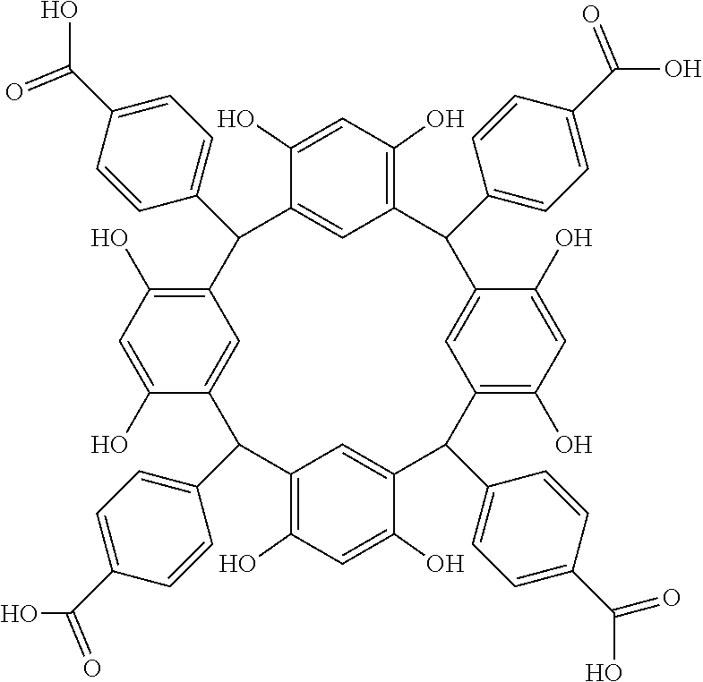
C12=CC(=C(O)C=C1O)C(C1=CC=C(C(O)=O)C=C1)C1=CC(=C(O)C=C1O)C(C1=CC=C(C(O)=O)C=C1)C1=CC(=C(O)C=C1O)C(C1=CC=C(C(O)=O)C=C1)C1=CC(=C(O)C=C1O)C2C1=CC=C(C(O)=O)C=C1
